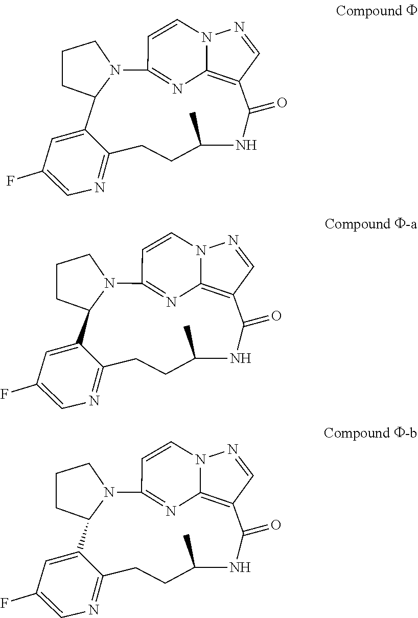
FC1=CN=C2C(=C1)C1CCCN1C1=NC3=C(C(=O)NC(C)CC2)C=NN3C=C1.FC1=CN=C2C(=C1)C1CCCN1C1=NC3=C(C(=O)NC(C)CC2)C=NN3C=C1.FC1=CN=C2C(=C1)C1CCCN1C1=NC3=C(C(=O)NC(C)CC2)C=NN3C=C1
